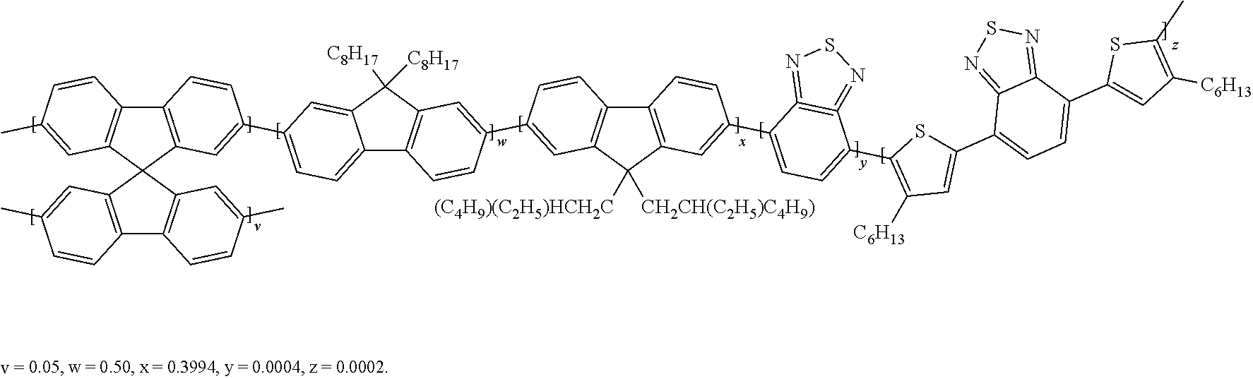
C12=C(C3(C4=C1C=CC(C)=C4)C1=C(C4=C3C=C(C)C=C4)C=CC(C)=C1)C=C(C1=CC=C3C4=C(C([C8H17])([C8H17])C3=C1)C=C(C1=CC3=C(C=C1)C1=C(C3([(C4H9)(C2H5)HCH2C])[CH2CH(C2H5)C4H9)])C=C(C3=CC=C(C5=C([C6H13])C=C(C6=CC=C(C7=CC([C6H13])=C(C)S7)C7=NSN=C67)S5)C5=C3=NSN=5)C=C1)C=C4)C=C2
